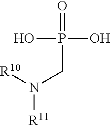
OP(O)(=O)CN([R10])[R11]
